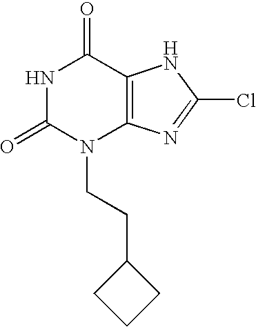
N1C(=O)N(CCC2CCC2)C2=C(C1=O)NC(Cl)=N2
